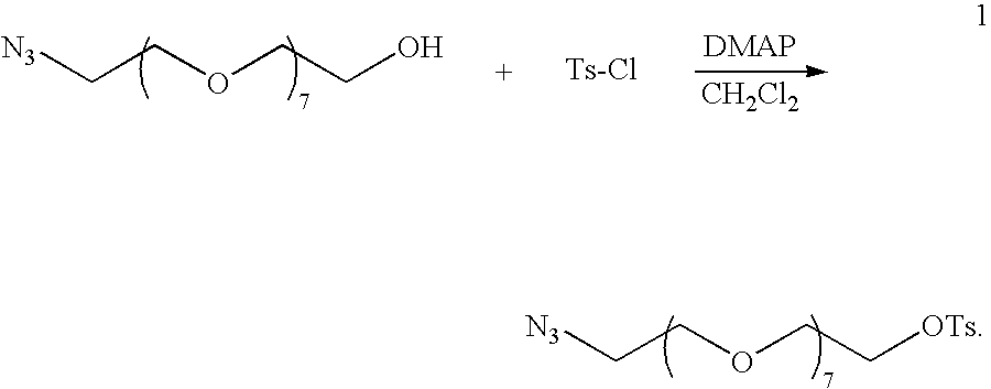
[N3]CCOCC[OTs].[N3]CCOCCO.[CH2Cl2]
